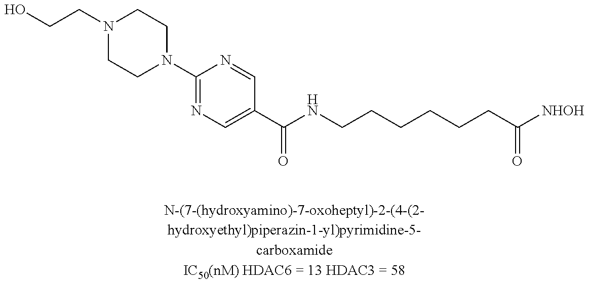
N1(C2=NC=C(C(NCCCCCCC([NHOH])=O)=O)C=N2)CCN(CCO)CC1
